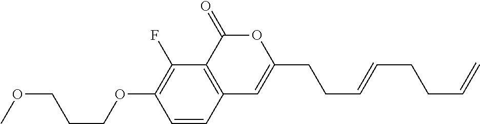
C1=CC2=C(C(F)=C1OCCCOC)C(=O)OC(CCC=CCCC=C)=C2
